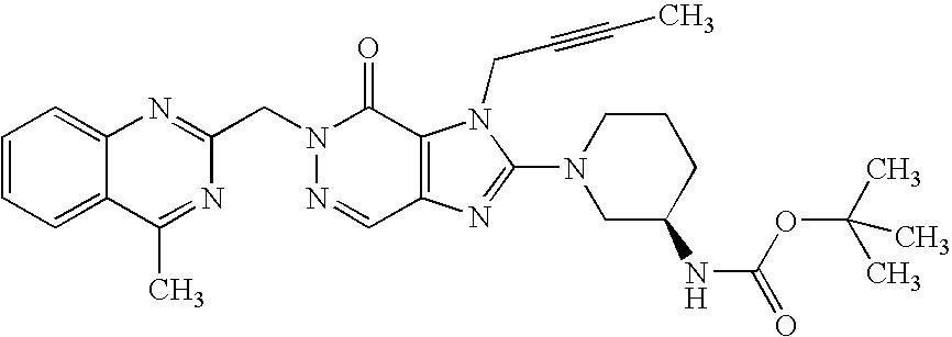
C12=C(N=C(N3CC(NC(=O)OC(C)(C)C)CCC3)N1CC#CC)C=NN(CC1=NC3=CC=CC=C3C(C)=N1)C2=O
